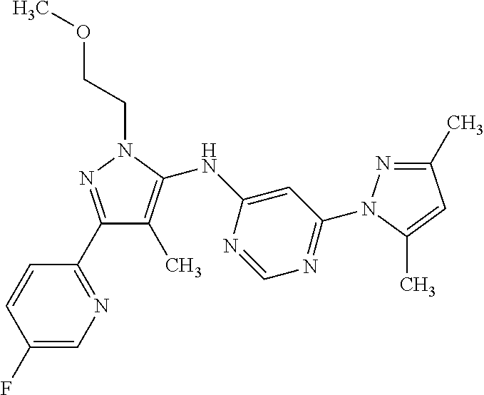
C1(C2=NC=C(F)C=C2)=NN(CCOC)C(NC2=CC(N3N=C(C)C=C3C)=NC=N2)=C1C
